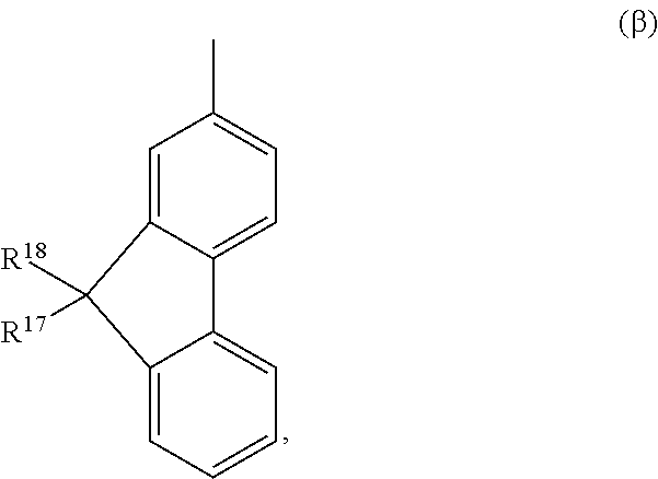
C1=C2C(=CC=C1C)C1=CC=CC=C1C2([R17])[R18]
